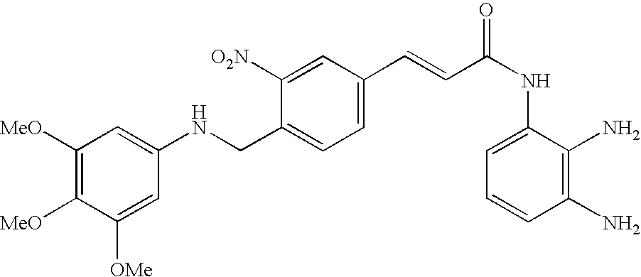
C1([MeO])=C([MeO])C([OMe])=CC(NCC2=CC=C(C=CC(NC3=CC=CC(N)=C3N)=O)C=C2[O2N])=C1
